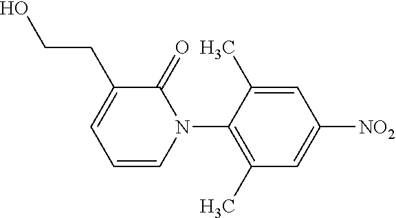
C1=C(C)C(N2C(=O)C(CCO)=CC=C2)=C(C)C=C1[NO2]
